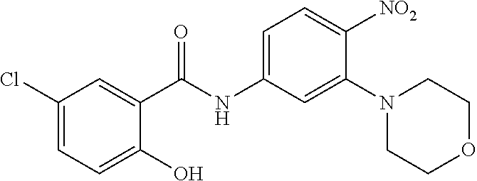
C1(Cl)=CC=C(O)C(C(NC2=CC=C([NO2])C(N3CCOCC3)=C2)=O)=C1
